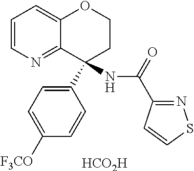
C1=CN=C2C(=C1)OCCC2(C1=CC=C([F3CO])C=C1)NC(=O)C1=NSC=C1.[HCO2H]
